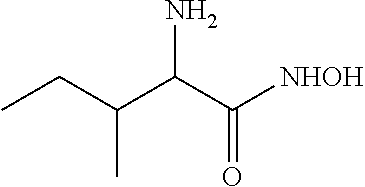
CCC(C(C([NHOH])=O)N)C
